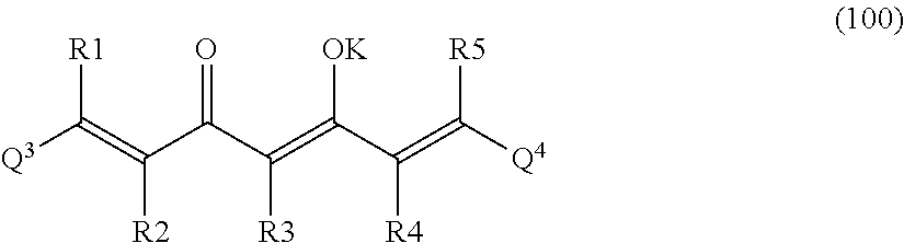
[Q3]C(=C(C(C(=C([OK])C(=C([Q4])[R5])[R4])[R3])=O)[R2])[R1]
